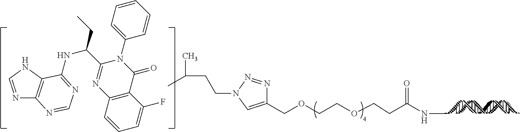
C1(COCCOCCC(NC)=O)=CN(CCC(C)C)N=N1.N1=CNC2=C1N=CN=C2NC(C1=NC2=C(C(=O)N1C1=CC=CC=C1)C(F)=CC=C2)CC
